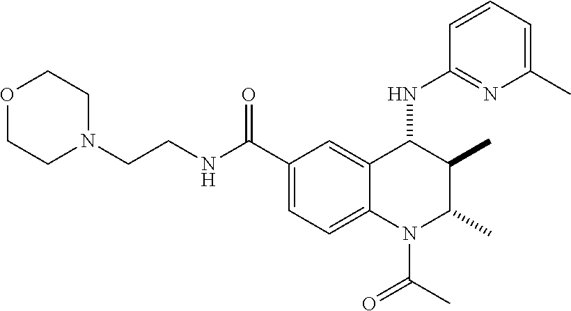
C1(C(NCCN2CCOCC2)=O)=CC=C2C(=C1)C(NC1=NC(C)=CC=C1)C(C)C(C)N2C(C)=O
